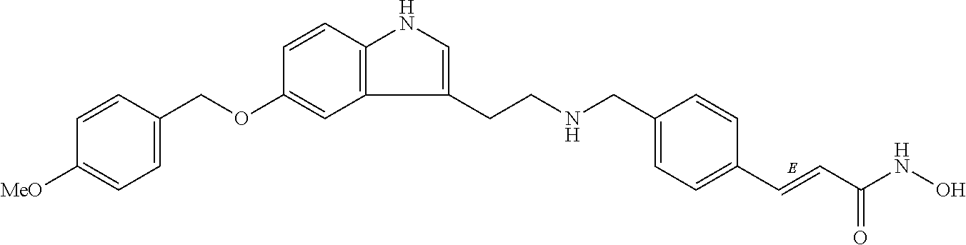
C(C1=CC=C(C=CC(NO)=O)C=C1)NCCC1=CNC2=C1C=C(OCC1=CC=C([MeO])C=C1)C=C2
